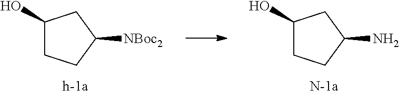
C1(O)CCC([NBoc2])C1.C1(O)CCC(N)C1
